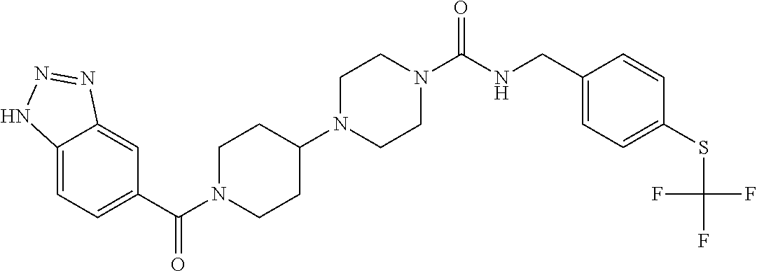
C12=CC=C(C(=O)N3CCC(N4CCN(C(=O)NCC5=CC=C(SC(F)(F)F)C=C5)CC4)CC3)C=C1N=NN2
